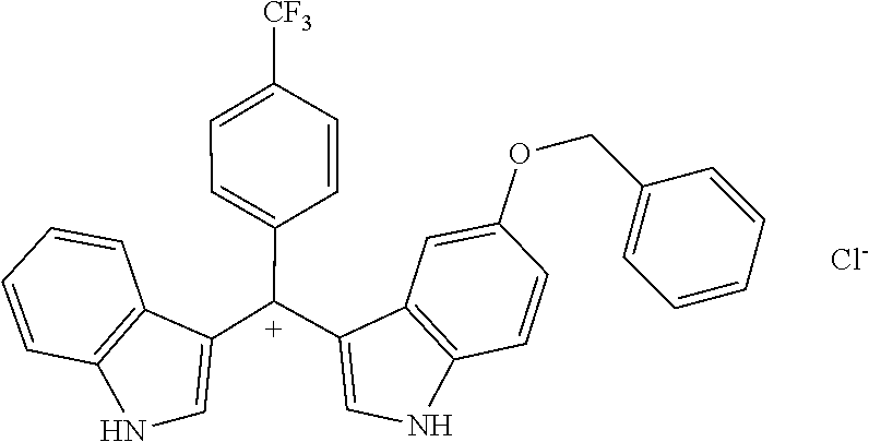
C1=CC2=C(C=C1)C([C+](C1=CC=C([CF3])C=C1)C1=CNC3=C1C=C(OCC1=CC=CC=C1)C=C3)=CN2.[Cl-]
